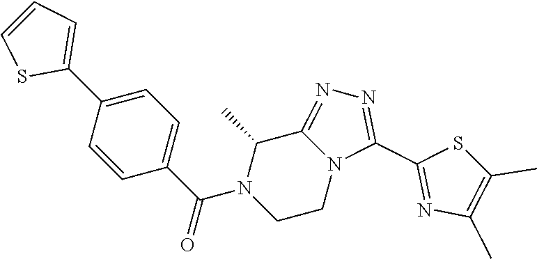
C1=C(C2=CC=CS2)C=CC(C(N2CCN3C(=NN=C3C3=NC(C)=C(C)S3)C2C)=O)=C1
